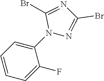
C1=CC=C(F)C(N2N=C(Br)N=C2Br)=C1
